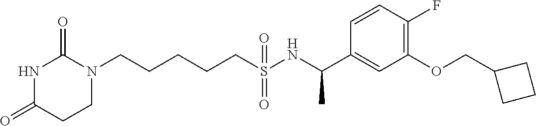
N1C(=O)CCN(CCCCCS(NC(C2=CC(OCC3CCC3)=C(F)C=C2)C)(=O)=O)C1=O
